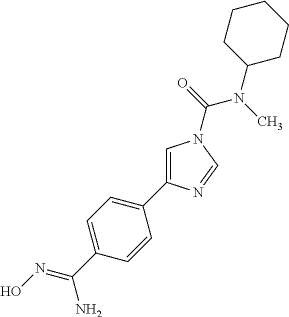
C1=C(C2=CC=C(C(=NO)N)C=C2)N=CN1C(N(C1CCCCC1)C)=O
